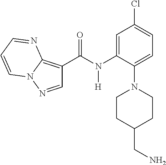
C1=C(Cl)C=C(N(C(C2=C3N(N=C2)C=CC=N3)=O)[H])C(N2CCC(CN)CC2)=C1
